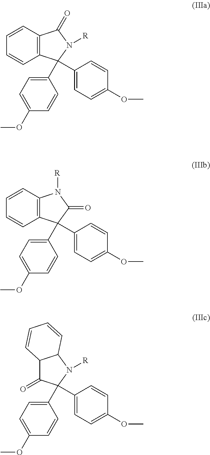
C12=C(C(C3=CC=C(OC)C=C3)(C3=CC=C(OC)C=C3)N([R])C1=O)C=CC=C2.C12=C(C(C3=CC=C(OC)C=C3)(C3=CC=C(OC)C=C3)C(=O)N1[R])C=CC=C2.C12C(=O)C(C3=CC=C(OC)C=C3)(C3=CC=C(OC)C=C3)N([R])C1C=CC=C2
